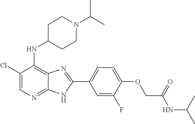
C1(Cl)=CN=C2C(=C1NC1CCN(C(C)C)CC1)N=C(C1=CC=C(OCC(NC(C)C)=O)C(F)=C1)N2
